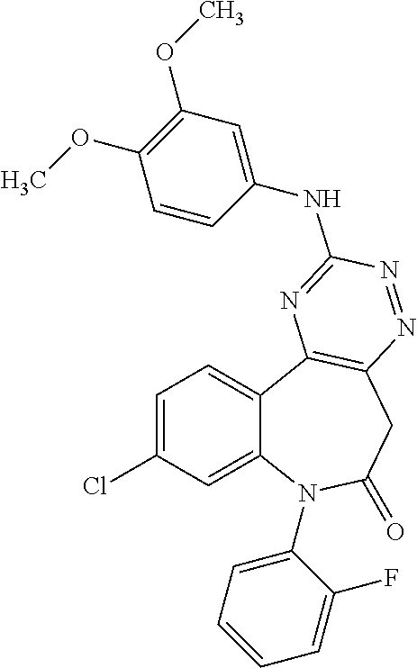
C1=C(Cl)C=C2C(=C1)C1=C(CC(=O)N2C2=CC=CC=C2F)N=NC(NC2=CC(OC)=C(OC)C=C2)=N1
